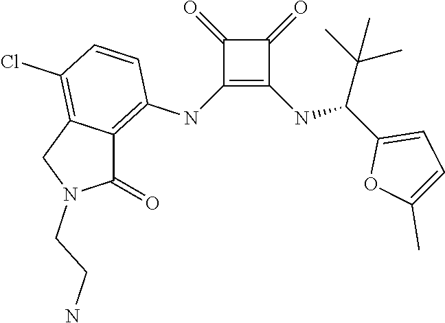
C1(NC2=C3C(=C(Cl)C=C2)CN(CCN)C3=O)=C(NC(C2=CC=C(C)O2)C(C)(C)C)C(=O)C1=O
